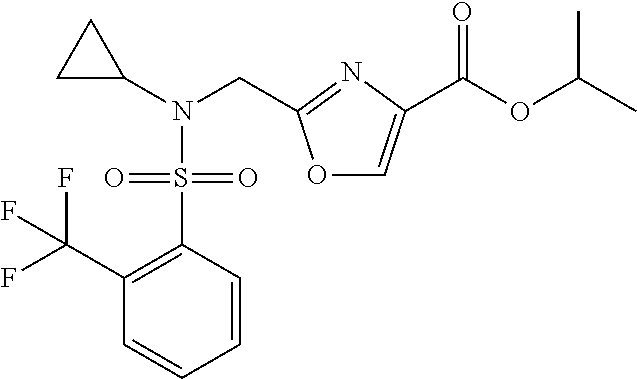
C1C(N(CC2=NC(C(OC(C)C)=O)=CO2)S(C2=C(C(F)(F)F)C=CC=C2)(=O)=O)C1
